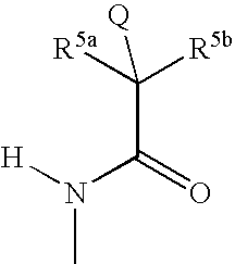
[H]N(C(=O)C([R5a])([R5b])[Q])C
